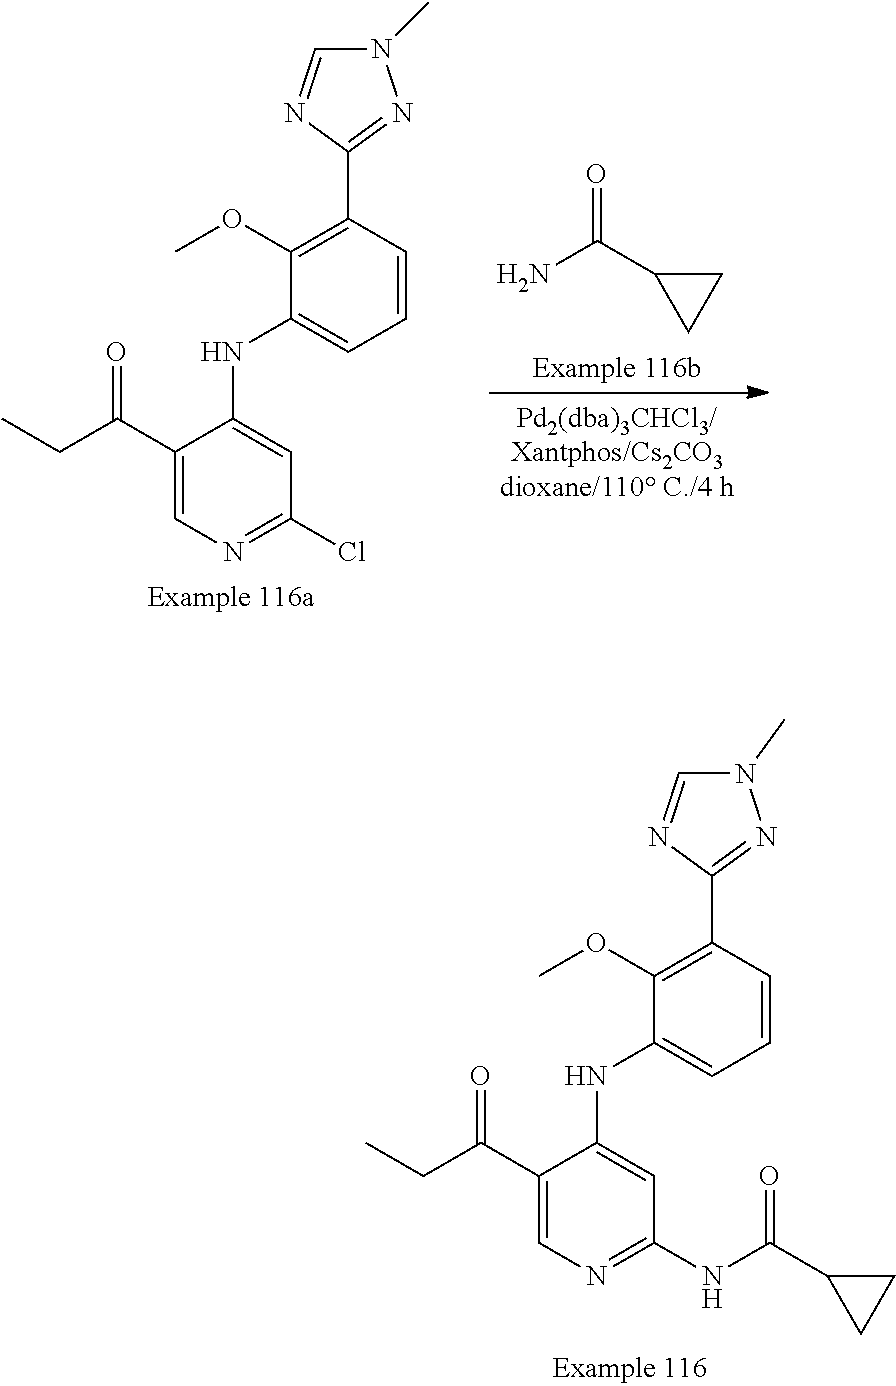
C1(OC)=C(C2=NN(C)C=N2)C=CC=C1NC1=CC(Cl)=NC=C1C(CC)=O.O=C(C1CC1)N.C1(OC)=C(C2=NN(C)C=N2)C=CC=C1NC1=CC(NC(C2CC2)=O)=NC=C1C(CC)=O
